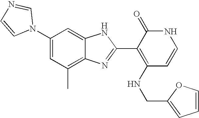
C1(C)=C2C(=CC(N3C=NC=C3)=C1)NC(C1=C(NCC3=CC=CO3)C=CNC1=O)=N2
